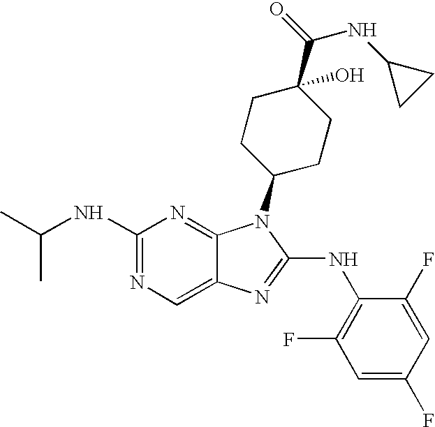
N1=C(NC(C)C)N=C2C(=C1)N=C(NC1=C(F)C=C(F)C=C1F)N2C1CCC(O)(C(NC2CC2)=O)CC1
